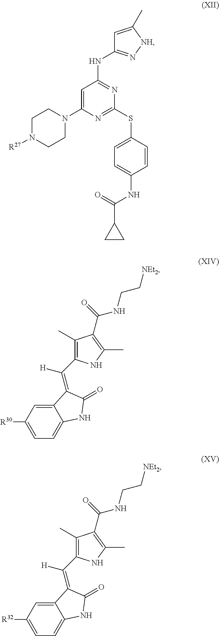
C1N([R27])CCN(C2=CC(NC3=N[NH]C(C)=C3)=NC(SC3=CC=C(NC(=O)C4CC4)C=C3)=N2)C1.C1=C([R30])C=C2C(=C1)NC(=O)C2=C(C1=C(C)C(C(=O)NCC[NEt2])=C(C)N1)[H].C1=C([R32])C=C2C(=C1)NC(=O)C2=C(C1=C(C)C(C(=O)NCC[NEt2])=C(C)N1)[H]
